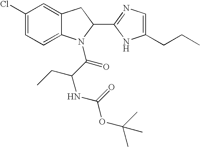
C12=CC=C(Cl)C=C1CC(C1=NC=C(CCC)N1)N2C(C(CC)NC(OC(C)(C)C)=O)=O
